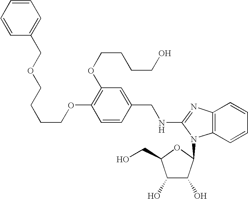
O(C1=C(OCCCCO)C=C(CNC2=NC3=C(C=CC=C3)N2C2C(O)C(O)C(CO)O2)C=C1)CCCCOCC1=CC=CC=C1
